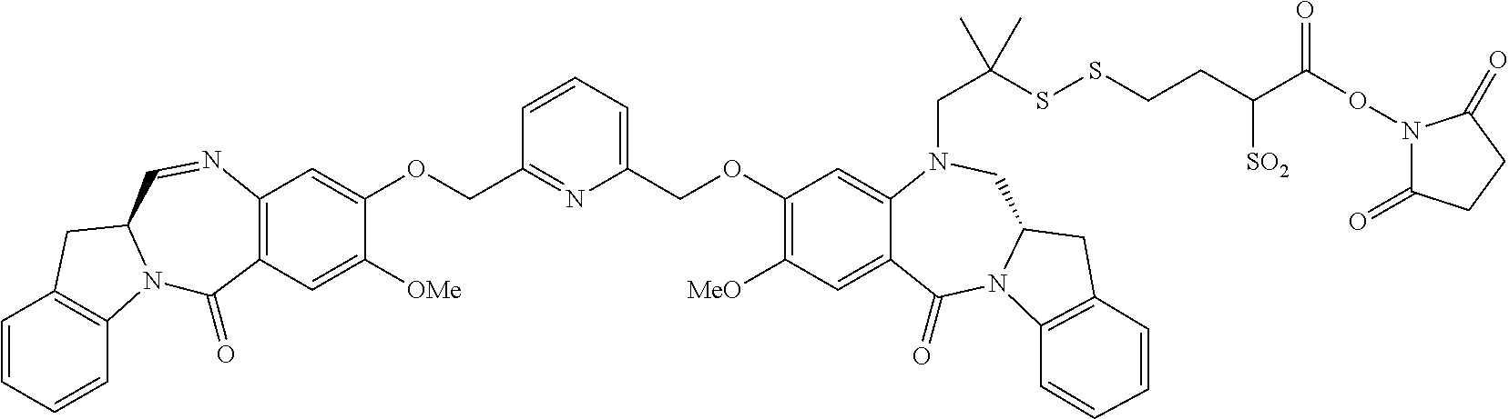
C1=CC=CC2=C1CC1N2C(=O)C2=C(N=C1)C=C(OCC1=NC(COC3=C([MeO])C=C4C(=C3)N(CC(SSCCC([SO2])C(=O)ON3C(=O)CCC3=O)(C)C)CC3N(C4=O)C4=C(C3)C=CC=C4)=CC=C1)C([OMe])=C2
